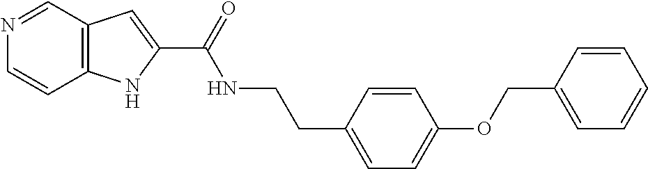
C12=C(C=NC=C1)C=C(C(=O)NCCC1=CC=C(OCC3=CC=CC=C3)C=C1)N2
